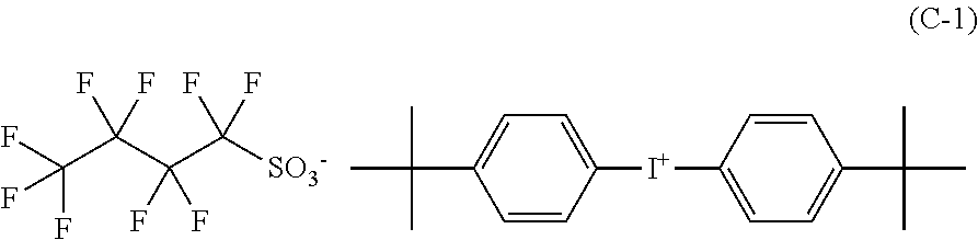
C(C(C(C([SO3-])(F)F)(F)F)(F)F)(F)(F)F.CC(C1=CC=C([I+]C2=CC=C(C(C)(C)C)C=C2)C=C1)(C)C
